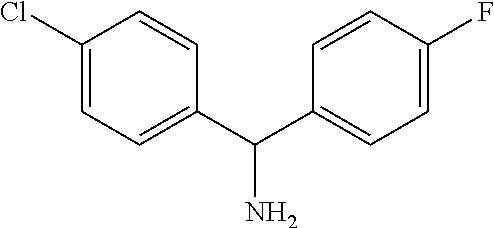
C1(C(C2=CC=C(F)C=C2)N)=CC=C(Cl)C=C1
